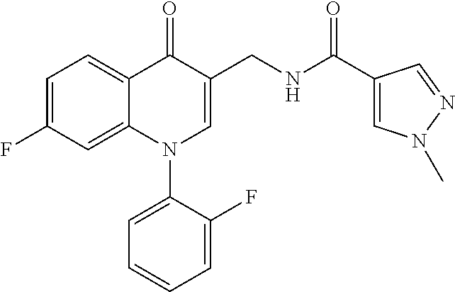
C1=C(F)C=C2C(=C1)C(=O)C(CNC(C1=CN(C)N=C1)=O)=CN2C1=CC=CC=C1F
